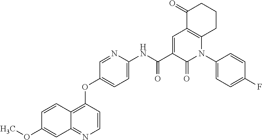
C1=CC2=C(OC3=CC=C(NC(C4=CC5=C(N(C6=CC=C(F)C=C6)C4=O)CCCC5=O)=O)N=C3)C=CN=C2C=C1OC
